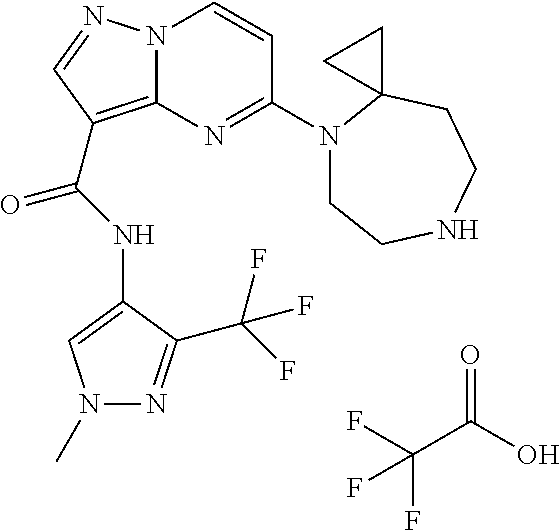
FC(C(O)=O)(F)F.N(C(=O)C1=C2N(N=C1)C=CC(N1CCNCCC13CC3)=N2)C1=CN(C)N=C1C(F)(F)F
